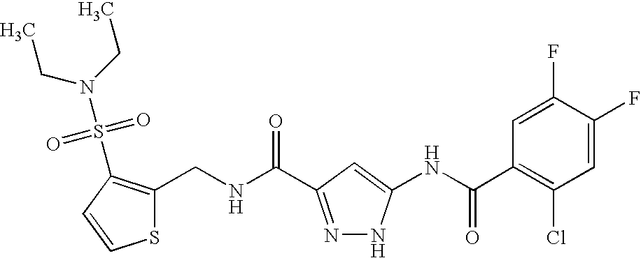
C1(CNC(=O)C2=NNC(NC(C3=C(Cl)C=C(F)C(F)=C3)=O)=C2)=C(S(=O)(=O)N(CC)CC)C=CS1
